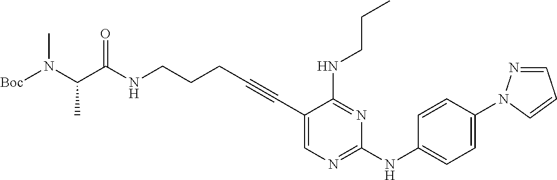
C(NCCCC#CC1=CN=C(NC2=CC=C(N3N=CC=C3)C=C2)N=C1NCCC)(=O)C(N([Boc])C)C
